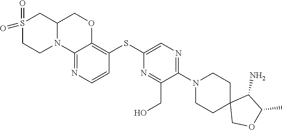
C12(COC(C)C1N)CCN(C1=NC=C(SC3=C4OCC5N(C4=NC=C3)CCS(=O)(=O)C5)N=C1CO)CC2
